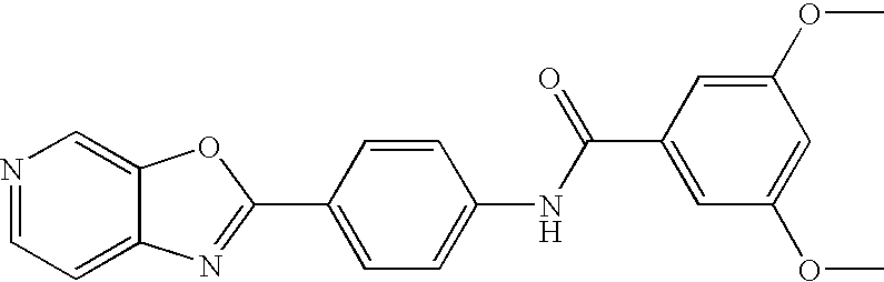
C12=CC=NC=C1OC(C1=CC=C(NC(C3=CC(OC)=CC(OC)=C3)=O)C=C1)=N2
